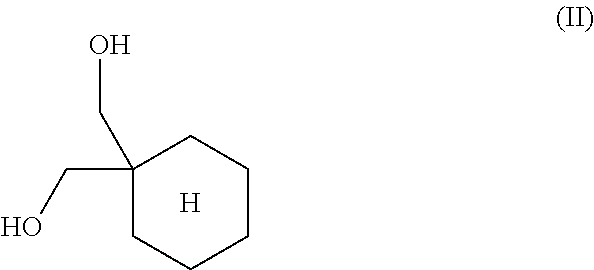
C1(CO)(CO)CCCCC1.[H]
